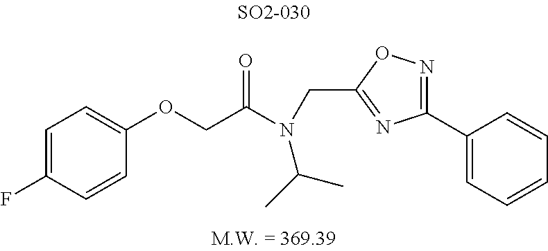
C1(OCC(N(CC2=NC(C3=CC=CC=C3)=NO2)C(C)C)=O)=CC=C(F)C=C1
